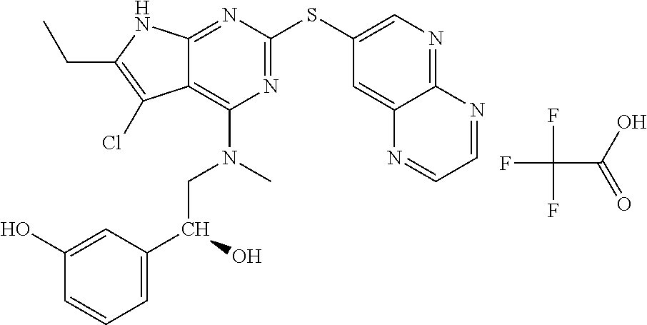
N1=C(SC2=CN=C3C(=C2)N=CC=N3)N=C2C(=C1N(C)CC(C1=CC=CC(O)=C1)O)C(Cl)=C(CC)N2.FC(C(O)=O)(F)F
